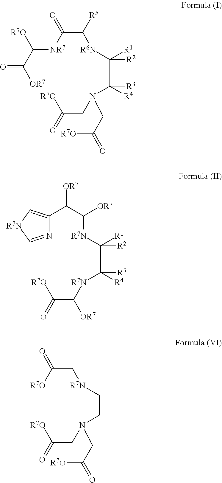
C(C(=O)[NR7]C(C([OR7])=O)[R7O])([R5])[R6N]C(C([R3])([R4])N(CC(=O)[R7O])CC([R7O])=O)([R1])[R2].C(C([R3])([R4])[R7N]C(C(=O)[R7O])[OR7])([R1])([R2])[R7N]C(C(C1=C[R7N]C=N1)[OR7])[OR7].C(C(=O)[R7O])[R7N]CCN(CC(=O)[R7O])CC([R7O])=O
